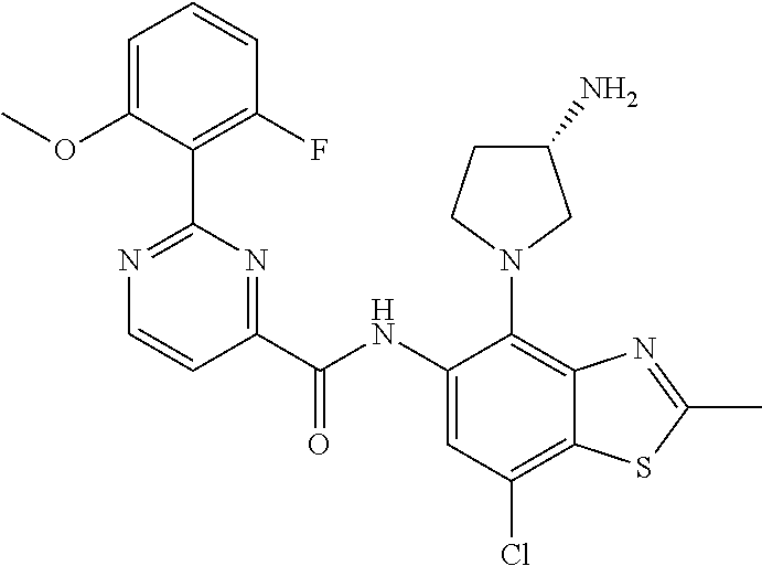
C1(NC(C2=NC(C3=C(F)C=CC=C3OC)=NC=C2)=O)=CC(Cl)=C2C(=C1N1CCC(N)C1)N=C(C)S2
